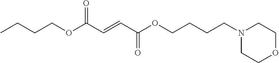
N1(CCCCOC(C=CC(OCCCC)=O)=O)CCOCC1
